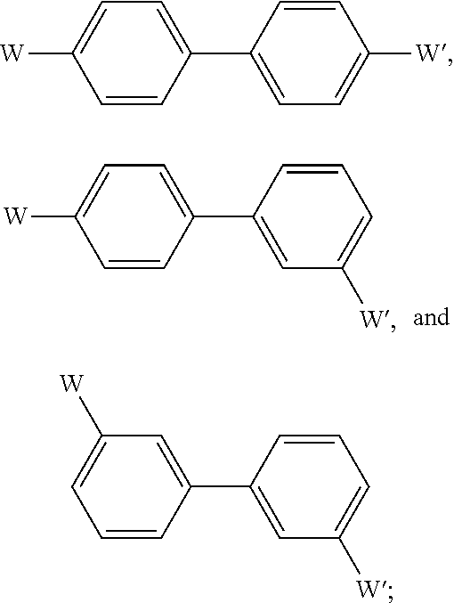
[W]C1=CC=C(C2=CC([W])=CC=C2)C=C1.[W]C1=CC=C(C2=CC=C([W])C=C2)C=C1.C1=C([W])C=C(C2=CC([W])=CC=C2)C=C1
